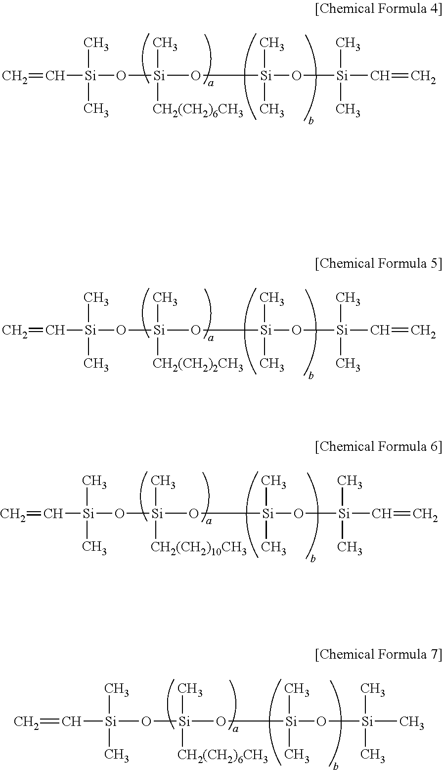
C([Si](C)(C)O[Si](O[Si](O[Si](C=C)(C)C)(C)C)(C)[CH2(CH2)6CH3])=C.C([Si](C)(C)O[Si](O[Si](O[Si](C=C)(C)C)(C)C)(C)[CH2(CH2)2CH3])=C.C([Si](C)(C)O[Si](O[Si](O[Si](C=C)(C)C)(C)C)(C)[CH2(CH2)10CH3])=C.C([Si](C)(C)O[Si](O[Si](O[Si](C)(C)C)(C)C)(C)[CH2(CH2)6CH3])=C
